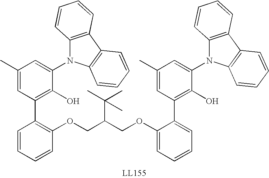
C1(OCC(COC2=C(C3=C(O)C(N4C5=C(C6=C4C=CC=C6)C=CC=C5)=CC(C)=C3)C=CC=C2)C(C)(C)C)=CC=CC=C1C1=C(O)C(N2C3=C(C4=C2C=CC=C4)C=CC=C3)=CC(C)=C1
